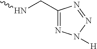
C1(CNC)=NN([H])N=N1
